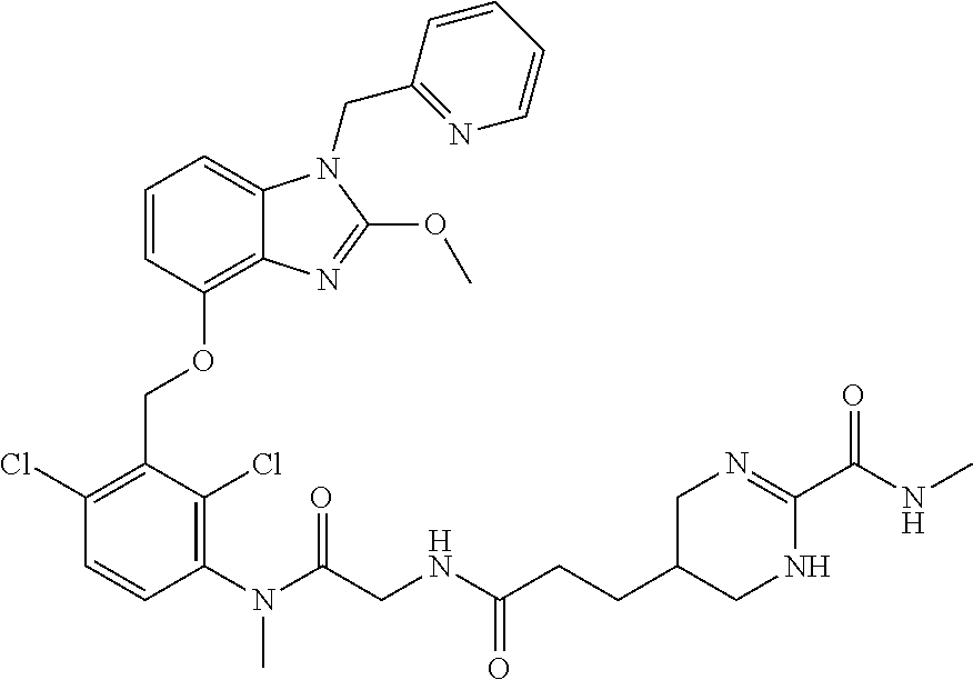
C1=CC(OCC2=C(Cl)C=CC(N(C)C(=O)CNC(=O)CCC3CNC(C(NC)=O)=NC3)=C2Cl)=C2C(=C1)N(CC1=NC=CC=C1)C(OC)=N2
